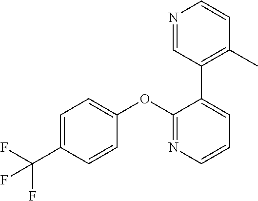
C1=C(C(F)(F)F)C=CC(OC2=NC=CC=C2C2=C(C)C=CN=C2)=C1
